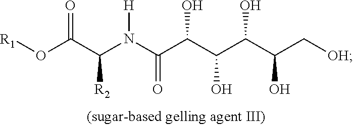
[R1]OC(C(N(C(C(C(C(C(C[OH])O)O)O)O)=O)[H])[R2])=O
